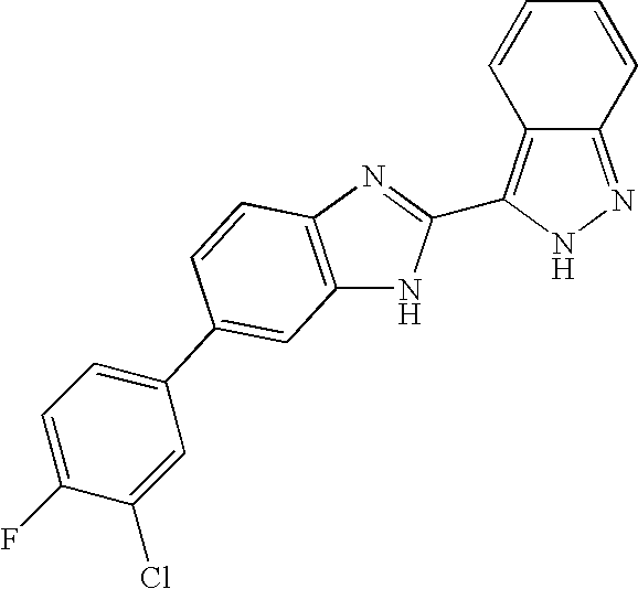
C12=NNC(C3=NC4=C(N3)C=C(C3=CC=C(F)C(Cl)=C3)C=C4)=C1C=CC=C2
